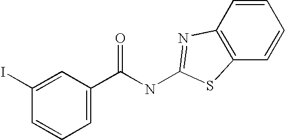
C1=CC2=C(C=C1)SC(NC(C1=CC=CC(I)=C1)=O)=N2
